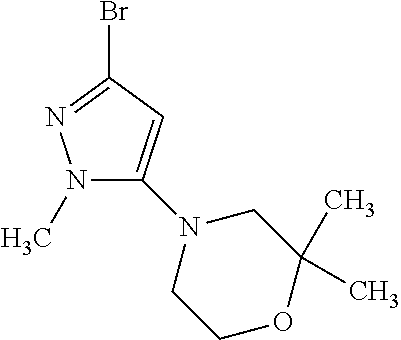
C1(N2CCOC(C)(C)C2)=CC(Br)=NN1C
